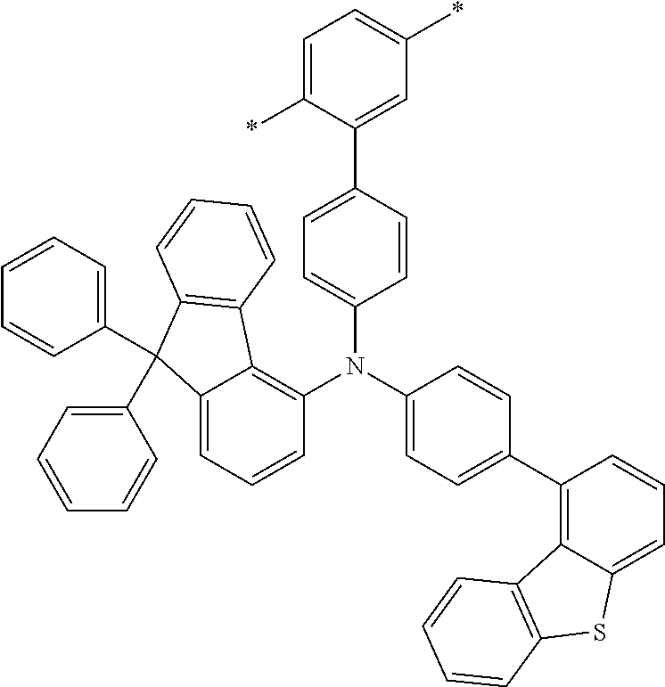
C12=CC=CC(N(C3=CC=C(C4=C5C(=CC=C4)SC4=C5C=CC=C4)C=C3)C3=CC=C(C4=CC(*)=CC=C4*)C=C3)=C1C1=C(C2(C2=CC=CC=C2)C2=CC=CC=C2)C=CC=C1
